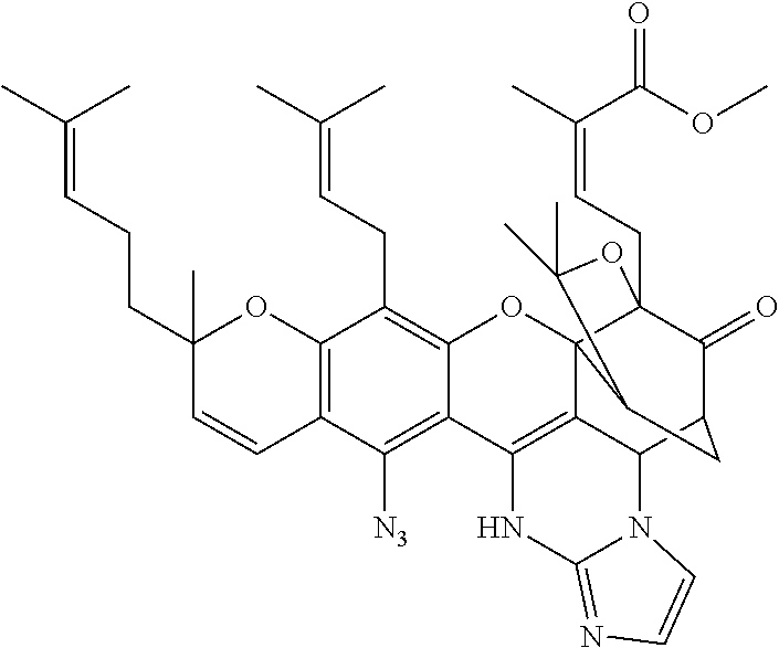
C12=C(C([N3])=C3C(=C1CC=C(C)C)OC14C5=C3NC3=NC=CN3C5C3C(=O)C1(CC=C(C(=O)OC)C)OC(C)(C)C4C3)C=CC(CCC=C(C)C)(C)O2
